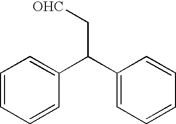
C1=CC=CC(C(C2=CC=CC=C2)C[OHC])=C1
